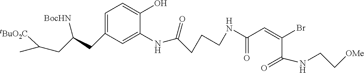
C1=C(CC([BocHN])CC([tBuO2C])C)C=C(NC(CCCNC(=O)C=C(C(=O)NCC[OMe])Br)=O)C(O)=C1
